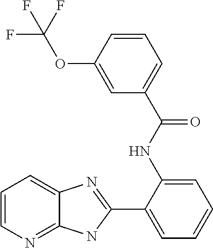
C1=CN=C2C(=C1)N=C(C1=CC=CC=C1NC(C1=CC=CC(OC(F)(F)F)=C1)=O)N2
